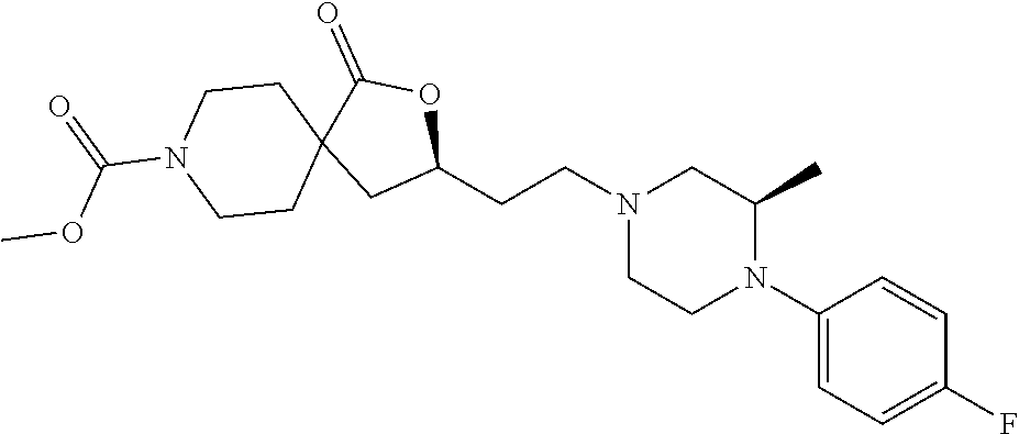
C1(N2C(C)CN(CCC3OC(=O)C4(C3)CCN(C(=O)OC)CC4)CC2)=CC=C(F)C=C1
